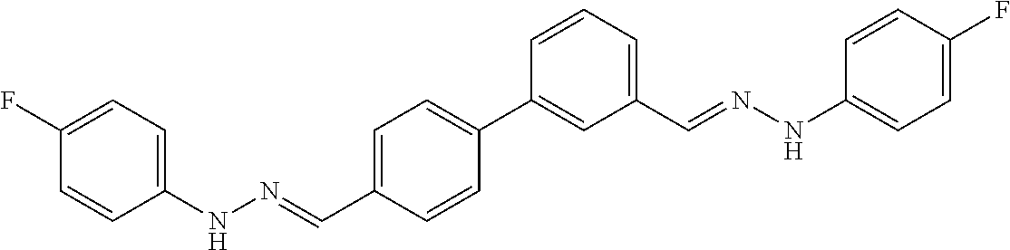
C1(NN=CC2=CC=C(C3=CC(C=NNC4=CC=C(F)C=C4)=CC=C3)C=C2)=CC=C(F)C=C1
